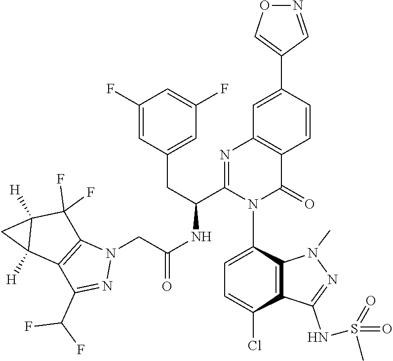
N1(C)N=C(NS(=O)(=O)C)C2=C1C(N1C(C(CC3=CC(F)=CC(F)=C3)NC(CN3N=C(C(F)F)C4=C3C(F)(F)C3([H])C4([H])C3)=O)=NC3=C(C1=O)C=CC(C1=CON=C1)=C3)=CC=C2Cl
